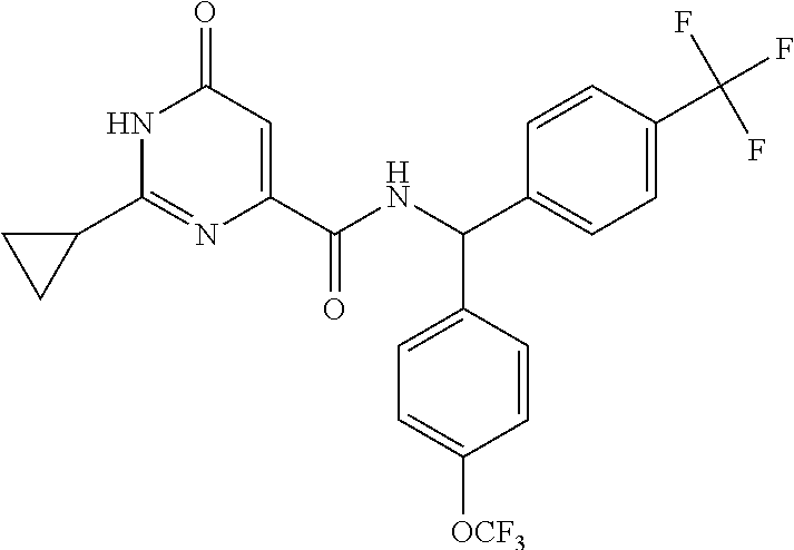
C1(=O)C=C(C(NC(C2=CC=C(C(F)(F)F)C=C2)C2=CC=C([OCF3])C=C2)=O)N=C(C2CC2)N1
